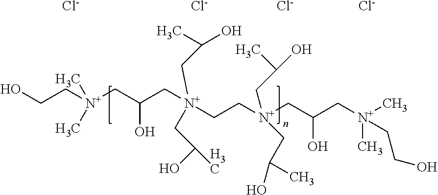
OCC[N+](C)(C)CC(C[N+](CC[N+](CC(O)C[N+](CCO)(C)C)(CC(C)O)CC(C)O)(CC(C)O)CC(O)C)O.[Cl-].[Cl-].[Cl-].[Cl-]
